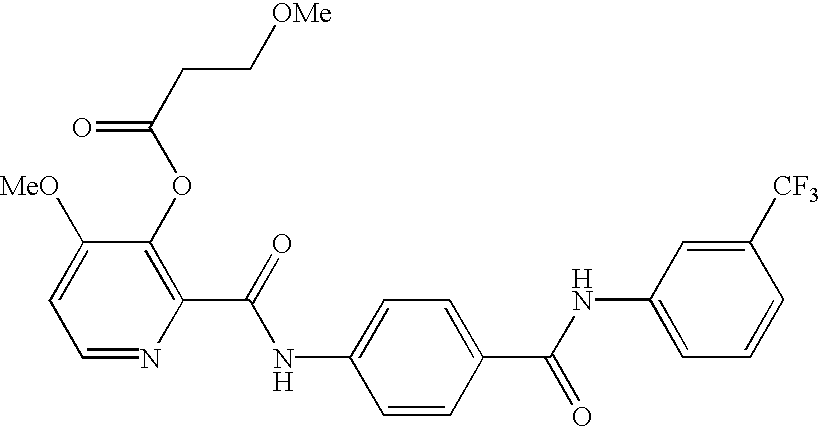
N(C1=CC=C(C(NC2=CC=CC([CF3])=C2)=O)C=C1)C(C1=C(OC(CC[OMe])=O)C([MeO])=CC=N1)=O
